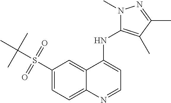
C1(S(C(C)(C)C)(=O)=O)=CC=C2C(=C1)C(NC1=C(C)C(C)=NN1C)=CC=N2
